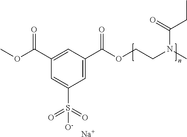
C1(C(OC)=O)=CC(C(OCCN(C)C(=O)CC)=O)=CC(S(=O)(=O)[O-])=C1.[Na]
